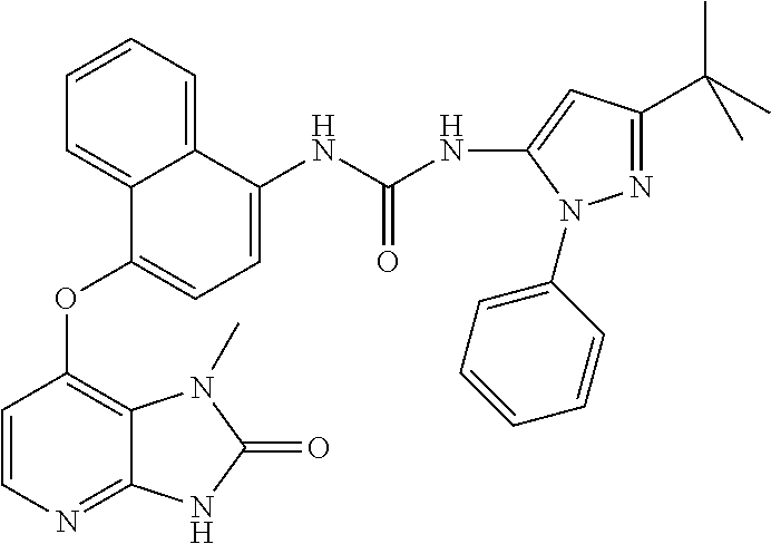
C12=CC=CC=C1C(OC1=C3C(=NC=C1)NC(=O)N3C)=CC=C2NC(NC1=CC(C(C)(C)C)=NN1C1=CC=CC=C1)=O
